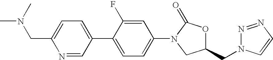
C1=C(CN(C)C)N=CC(C2=CC=C(N3C(=O)OC(CN4N=NC=C4)C3)C=C2F)=C1
